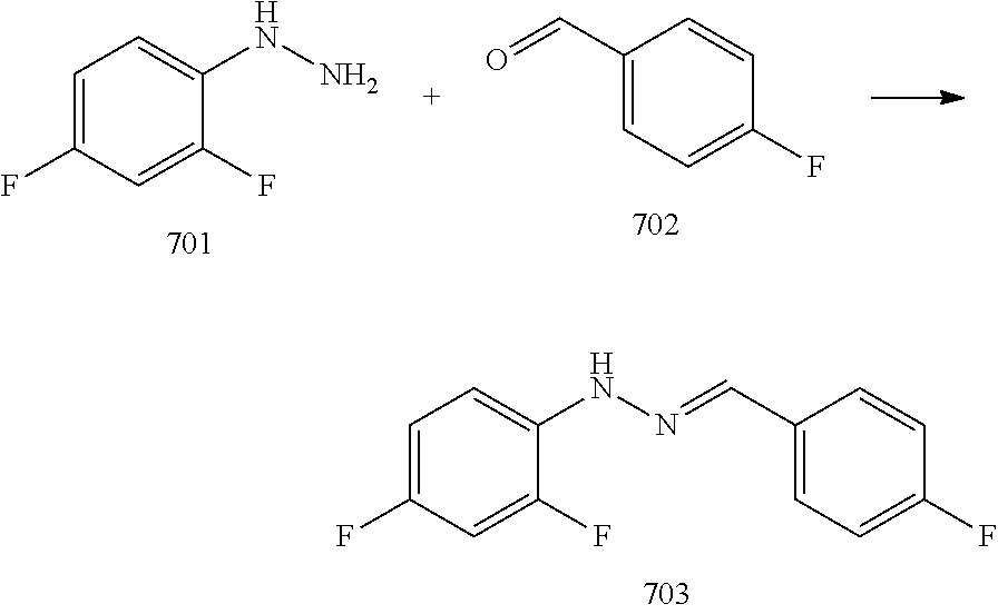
C1=CC(C=NNC2=CC=C(F)C=C2F)=CC=C1F.C1=C(F)C=C(F)C(NN)=C1.C1=CC(C=O)=CC=C1F
